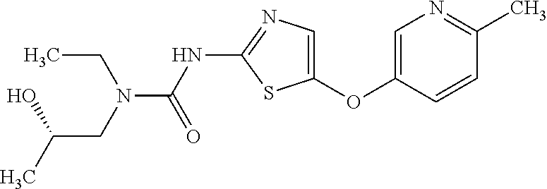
C1=C(OC2=CN=C(NC(=O)N(CC(C)O)CC)S2)C=CC(C)=N1
